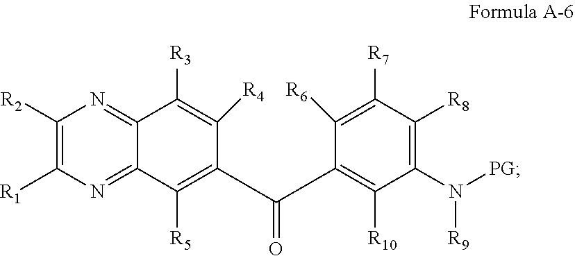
C1([R2])=C([R1])N=C2C(=N1)C([R3])=C([R4])C(C(=O)C1=C([R10])C(N([R9])[PG])=C([R8])C([R7])=C1[R6])=C2[R5]
